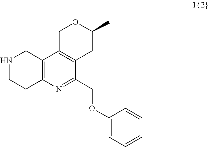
N1CCC2=C(C1)C1=C(CC(C)OC1)C(COC1=CC=CC=C1)=N2
